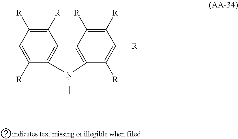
C1([R])=C([R])C(C)=C([R])C2=C1C1=C(C([R])=C([R])C([R])=C1[R])N2C
